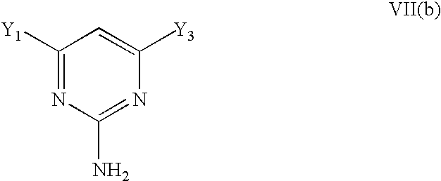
C1([Y1])=NC(N)=NC([Y3])=C1
